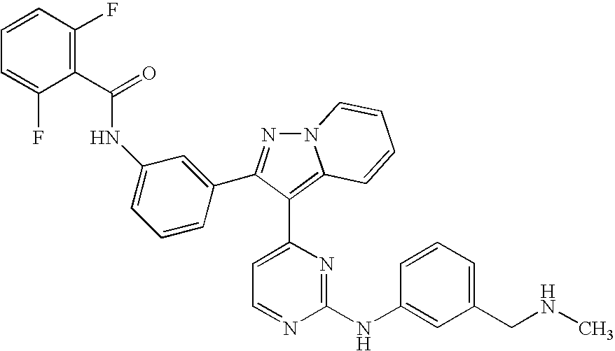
N(C1=CC=CC(C2=NN3C(=C2C2=CC=NC(NC4=CC(CNC)=CC=C4)=N2)C=CC=C3)=C1)C(C1=C(F)C=CC=C1F)=O
